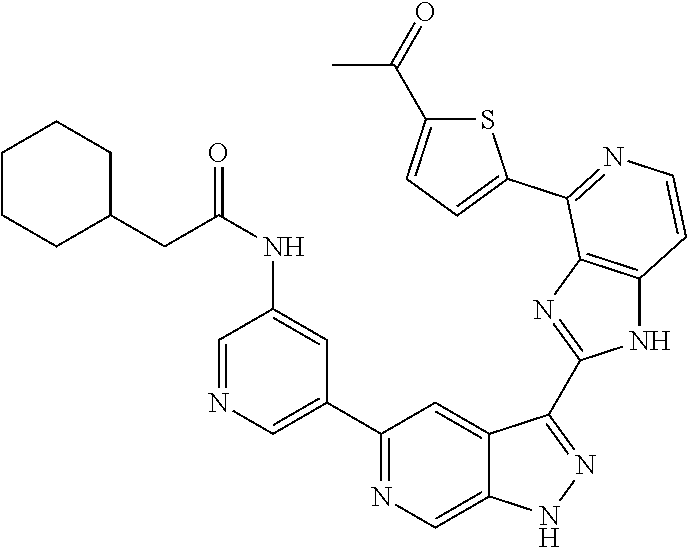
C1(C2=CN=CC(NC(CC3CCCCC3)=O)=C2)=NC=C2C(=C1)C(C1=NC3=C(N1)C=CN=C3C1=CC=C(C(=O)C)S1)=NN2
